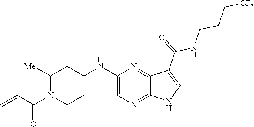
C1([Me])N(C(C=C)=O)CCC(NC2=CN=C3C(=N2)C(C(=O)NCCC[CF3])=CN3)C1
